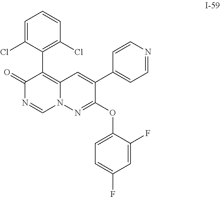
C1=C(Cl)C(C2=C3N(C=NC2=O)N=C(OC2=CC=C(F)C=C2F)C(C2=CC=NC=C2)=C3)=C(Cl)C=C1
